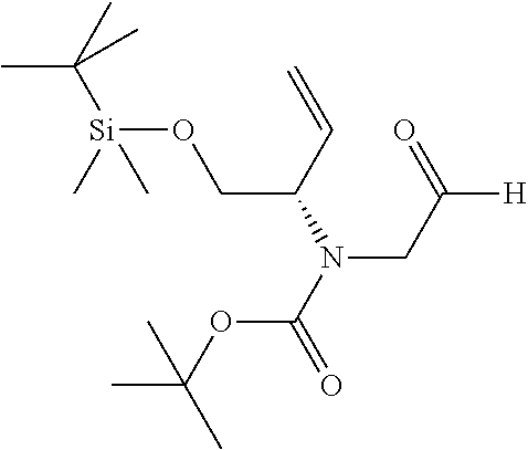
C(N(C(=O)OC(C)(C)C)CC([H])=O)(C=C)CO[Si](C(C)(C)C)(C)C
